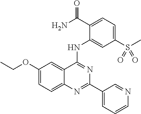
C1(OCC)=CC=C2C(=C1)C(NC1=CC(S(C)(=O)=O)=CC=C1C(N)=O)=NC(C1=CC=CN=C1)=N2
